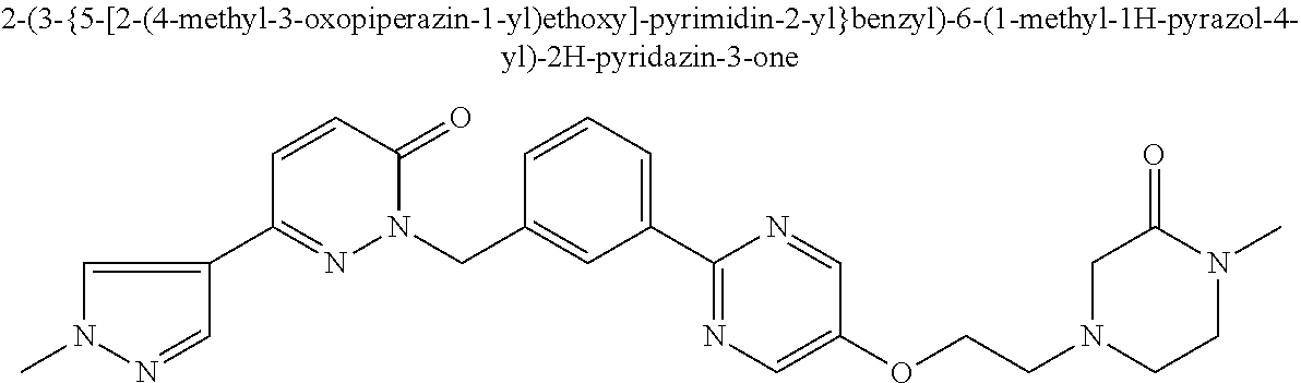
C1=CC(CN2N=C(C3=CN(C)N=C3)C=CC2=O)=CC(C2=NC=C(OCCN3CCN(C)C(=O)C3)C=N2)=C1
